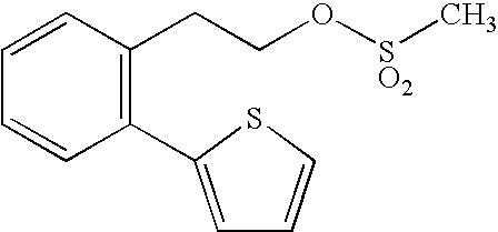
C1=CC(C2=CC=CS2)=C(CCO[SO2]C)C=C1
